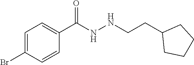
C1=C(Br)C=CC(C(NNCCC2CCCC2)=O)=C1
